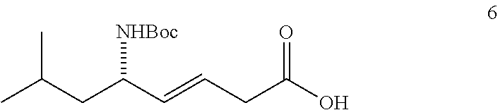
C(CC=CC(CC(C)C)[NHBoc])(=O)O
